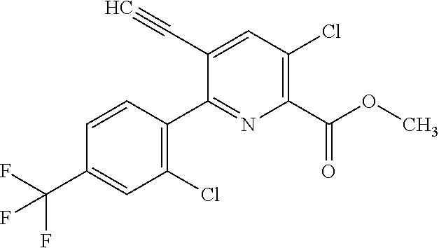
C1(C(F)(F)F)=CC(Cl)=C(C2=NC(C(OC)=O)=C(Cl)C=C2C#C)C=C1
